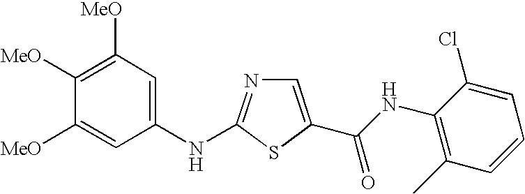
C1([MeO])=C([MeO])C([MeO])=CC(NC2=NC=C(C(NC3=C(C)C=CC=C3Cl)=O)S2)=C1
